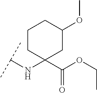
C(NC1(C(OCC)=O)CC(OC)CCC1)(C)C
